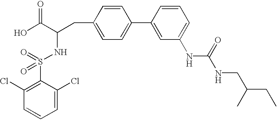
C1(CC(C(O)=O)NS(C2=C(Cl)C=CC=C2Cl)(=O)=O)=CC=C(C2=CC(NC(NCC(CC)C)=O)=CC=C2)C=C1
